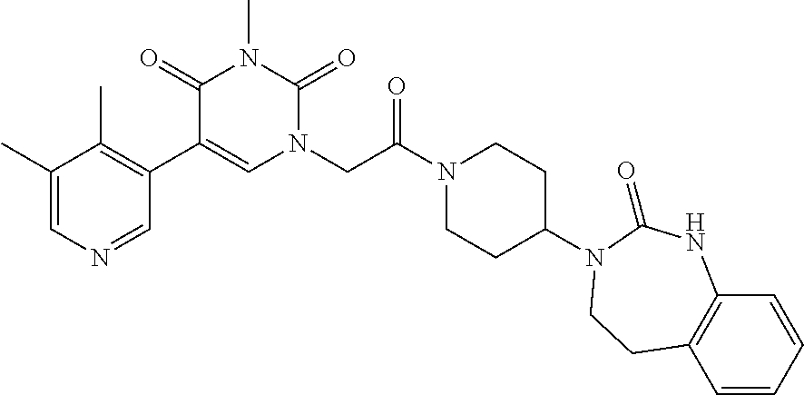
C1(C2=C(C)C(C)=CN=C2)=CN(CC(N2CCC(N3C(=O)NC4=C(C=CC=C4)CC3)CC2)=O)C(=O)N(C)C1=O
